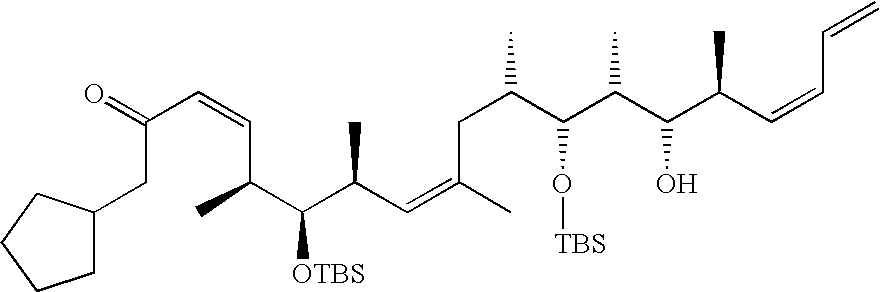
C(C=CC(C(C(C=C(C)CC(C)C(C(C(C(C=CC=C)C)O)C)O[TBS])C)[OTBS])C)(CC1CCCC1)=O
